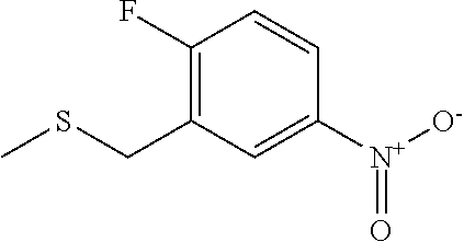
C1(F)=C(CSC)C=C([N+](=O)[O-])C=C1
